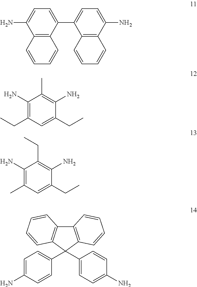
C12=C(C(C3=CC=C(N)C4=C3C=CC=C4)=CC=C1N)C=CC=C2.C1(N)=C(CC)C=C(CC)C(N)=C1C.C1(N)=C(C)C=C(CC)C(N)=C1CC.C12=C(C(C3=CC=C(N)C=C3)(C3=CC=C(N)C=C3)C3=C1C=CC=C3)C=CC=C2
